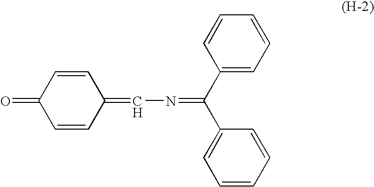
C1=CC(=CN=C(C2=CC=CC=C2)C2=CC=CC=C2)C=CC1=O
